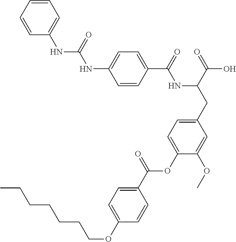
C1=CC(C(=O)NC(CC2=CC=C(OC(C3=CC=C(OCCCCCCC)C=C3)=O)C(OC)=C2)C(=O)O)=CC=C1NC(=O)NC1=CC=CC=C1
